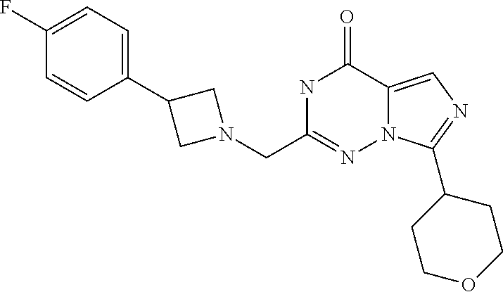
N1C(CN2CC(C3=CC=C(F)C=C3)C2)=NN2C(=CN=C2C2CCOCC2)C1=O
